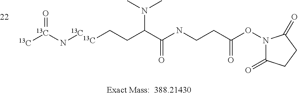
[13C][13C](=O)N[13C].[13C]CCC(C(=O)NCCC(ON1C(=O)CCC1=O)=O)N(C)C
